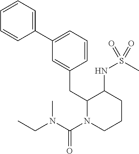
C1=CC=C(C2=CC=CC(CC3N(C(N(CC)C)=O)CCCC3NS(=O)(C)=O)=C2)C=C1
